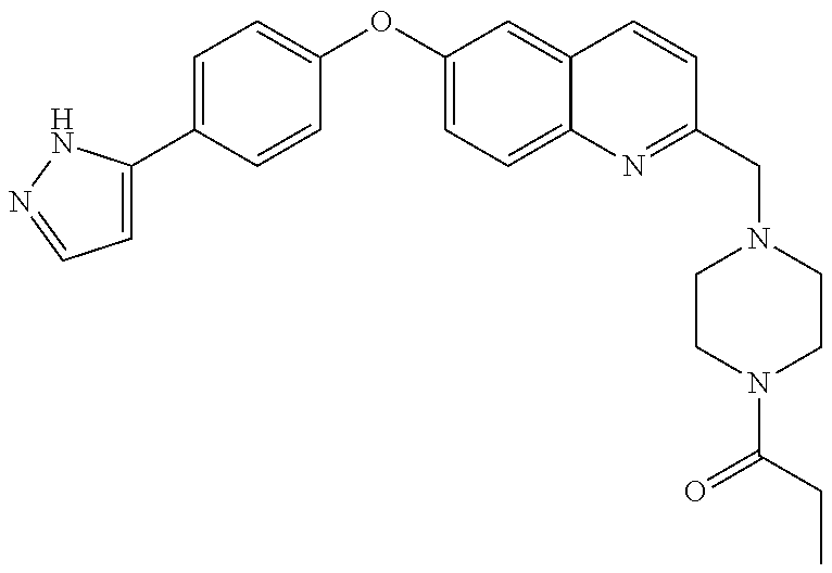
C1=C(C2=CC=C(OC3=CC=C4C(=C3)C=CC(CN3CCN(C(CC)=O)CC3)=N4)C=C2)NN=C1
